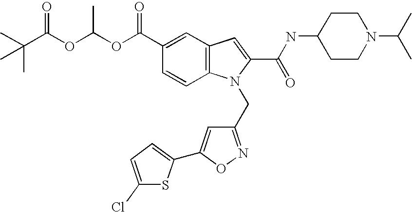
C1=CC2=C(C=C1C(OC(OC(=O)C(C)(C)C)C)=O)C=C(C(=O)NC1CCN(C(C)C)CC1)N2CC1=NOC(C2=CC=C(Cl)S2)=C1
